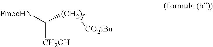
C([CH2OH])([FmocHN])[(CH2)f][CO2tBu]
